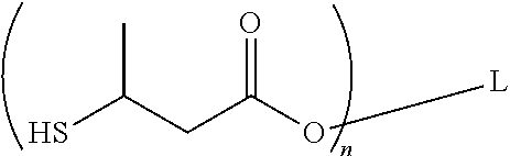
SC(C)CC(=O)O[L]
